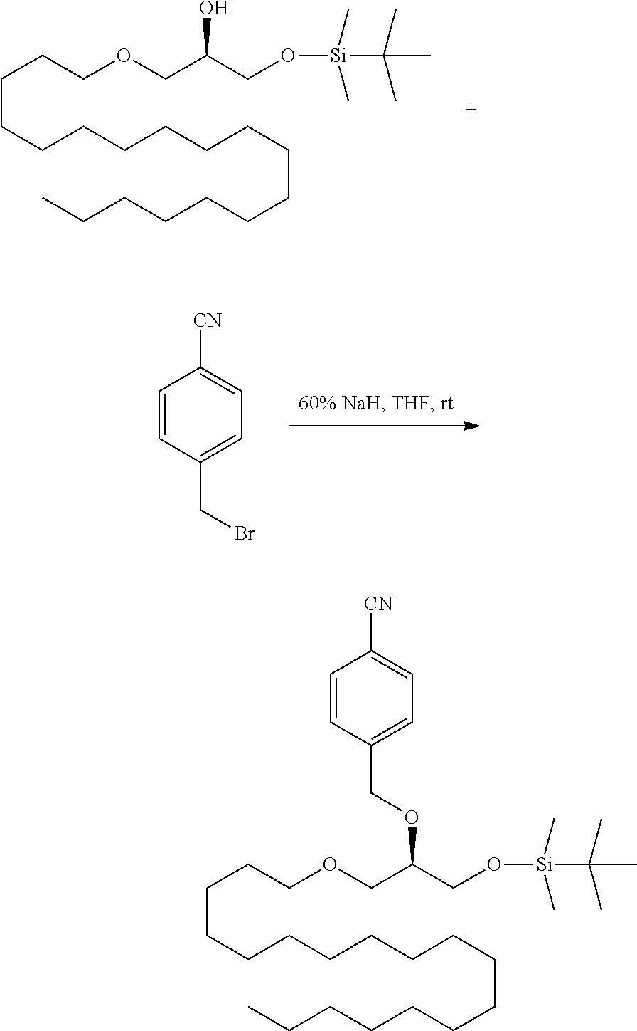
C(CCCCCCCCCCCCC)CCCCOCC(CO[Si](C)(C)C(C)(C)C)O.C1=CC(CBr)=CC=C1[CN].C(CCCCCCCCCCCCC)CCCCOCC(CO[Si](C)(C)C(C)(C)C)OCC1=CC=C([CN])C=C1
